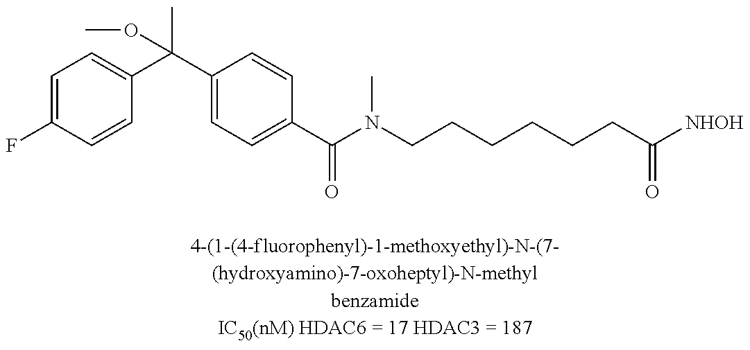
C1=C(F)C=CC(C(C2=CC=C(C(N(CCCCCCC([NHOH])=O)C)=O)C=C2)(C)OC)=C1
